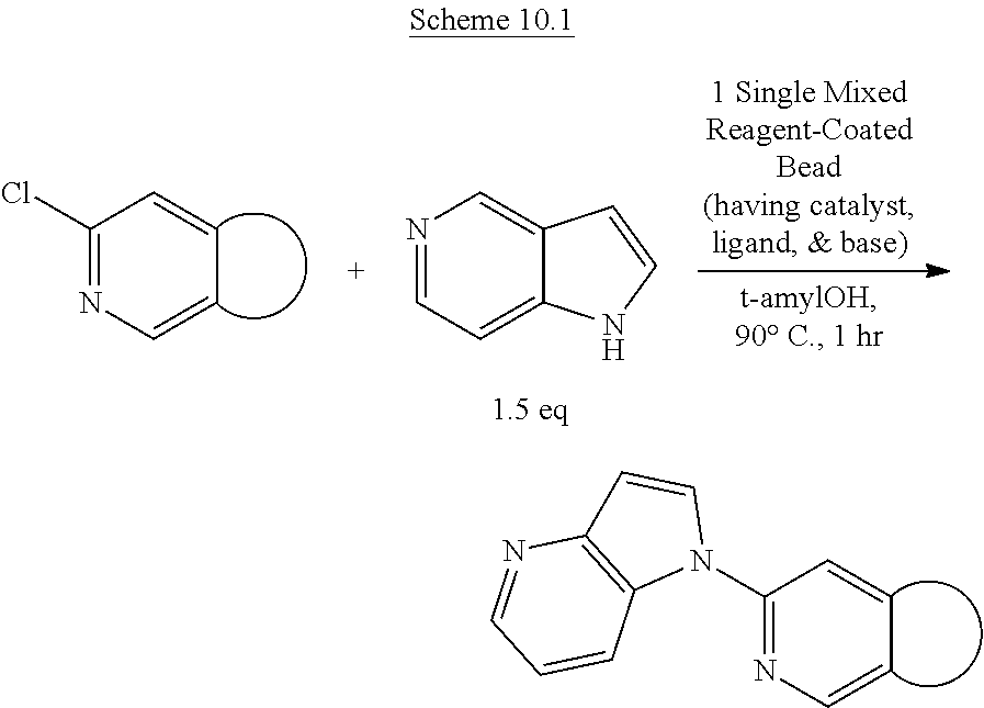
N1(C2=NC=CC=C2)C=CC2=C1C=CC=N2.C1(Cl)=NC=CC=C1.N1=CC=C2C(=C1)C=CN2
